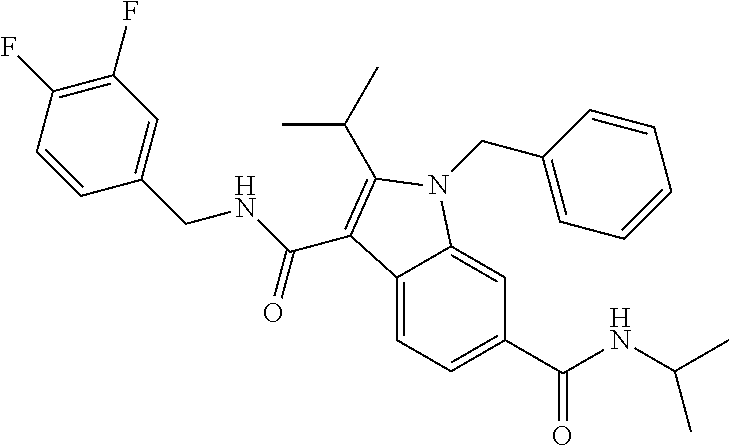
C12=CC=C(C(NC(C)C)=O)C=C1N(CC1=CC=CC=C1)C(C(C)C)=C2C(NCC1=CC(F)=C(F)C=C1)=O
